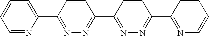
C1(C2=NN=C(C3=CC=CC=N3)C=C2)=NN=C(C2=NC=CC=C2)C=C1
